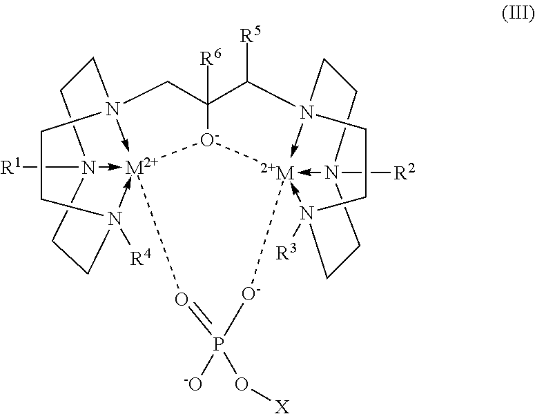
[R1]N12->[M2+]345-N(CC6([R6])C([R5])N78->[2+M]9(-N([R2])(CC7)CCN->9([R3])CC8)([O-]63)[O-]P([-O])(O[X])=O4)(CCN->5([R4])CC1)CC2
